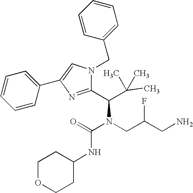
C1OCCC(NC(N(CC(CN)F)C(C(C)(C)C)C2=NC(C3=CC=CC=C3)=CN2CC2=CC=CC=C2)=O)C1
